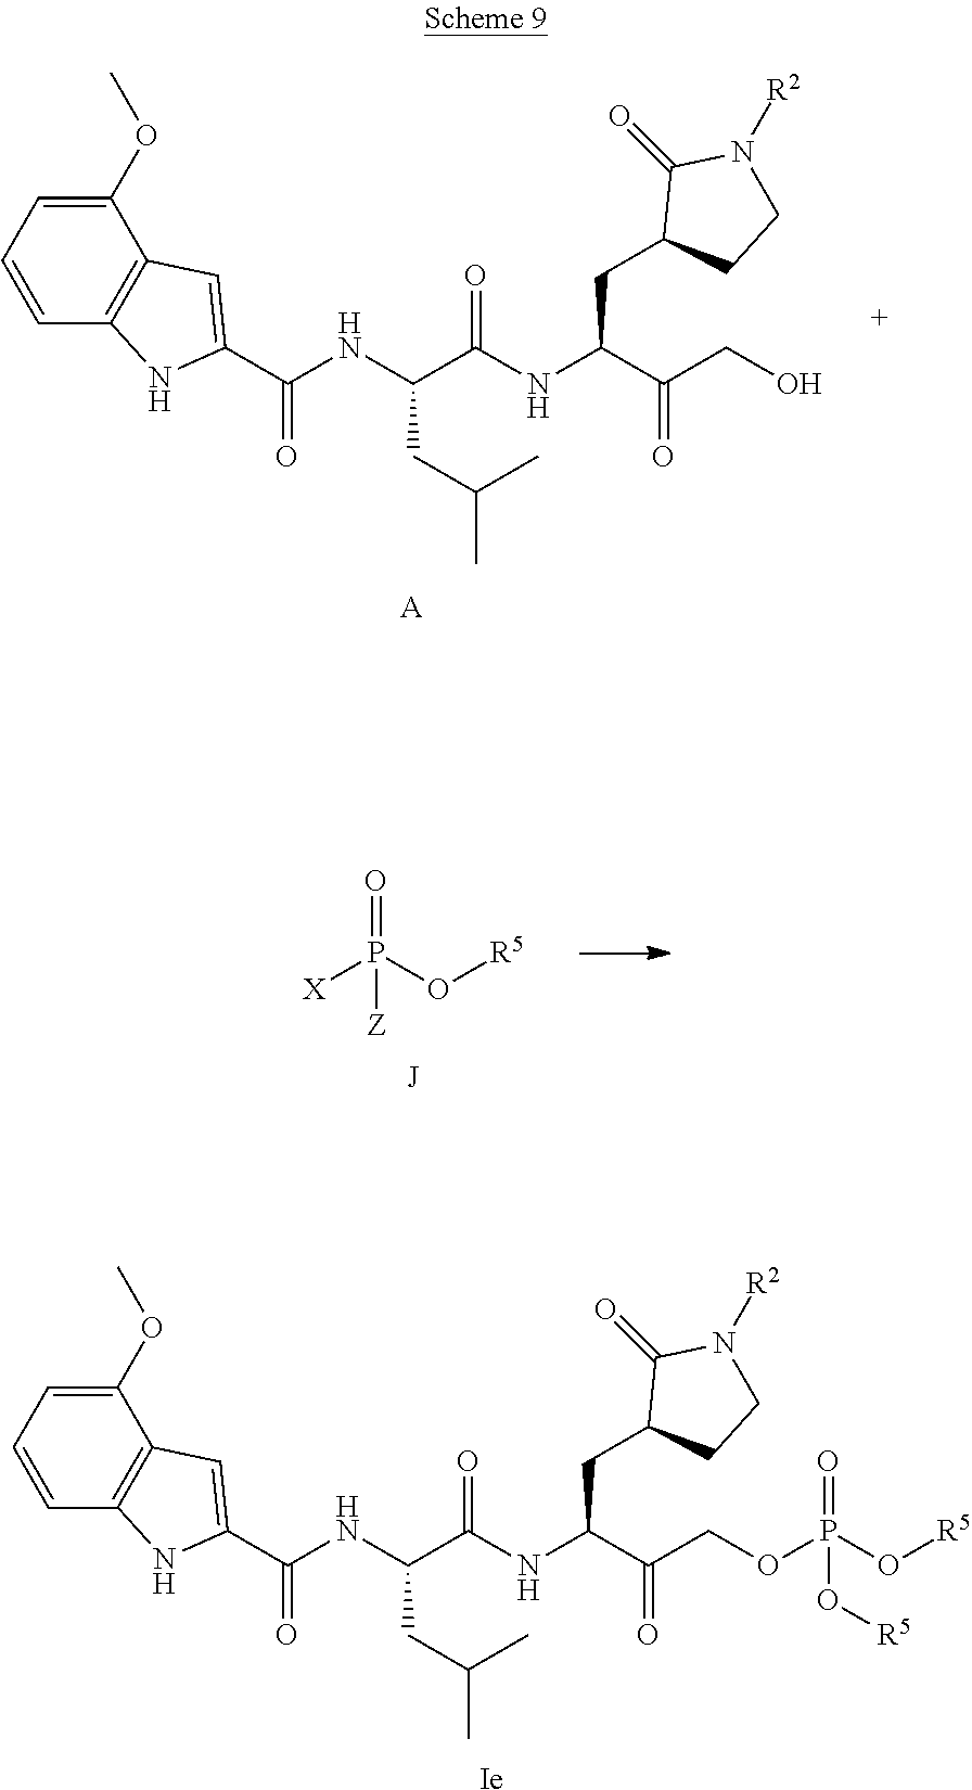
C1(OC)=CC=CC2=C1C=C(C(NC(C(NC(C(CO)=O)CC1CCN([R2])C1=O)=O)CC(C)C)=O)N2.[A].[Ie].C1(OC)=CC=CC2=C1C=C(C(NC(C(NC(C(COP(O[R5])(=O)O[R5])=O)CC1CCN([R2])C1=O)=O)CC(C)C)=O)N2.[J].[X]P(=O)(O[R5])[Z]
